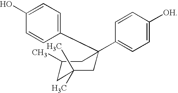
C1=CC([OH])=CC=C1C1(C2=CC=C(O)C=C2)CC(C)(C)CC(C)C1
